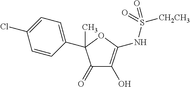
C1(C2(C)C(=O)C(O)=C(NS([CH2CH3])(=O)=O)O2)=CC=C(Cl)C=C1
